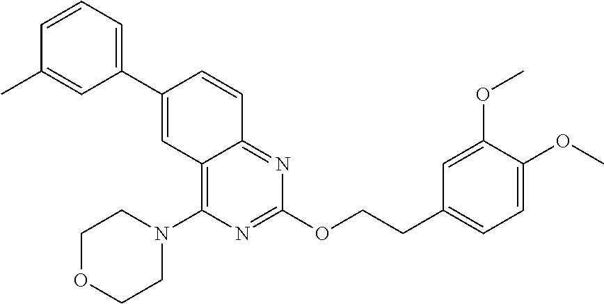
C1(C2=CC3=C(N4CCOCC4)N=C(OCCC4=CC=C(OC)C(OC)=C4)N=C3C=C2)=CC=CC(C)=C1
